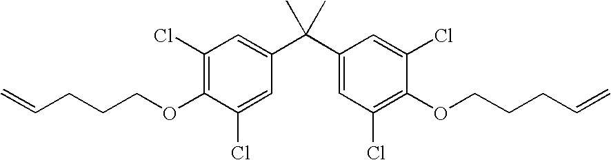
C1(Cl)=C(OCCCC=C)C(Cl)=CC(C(C2=CC(Cl)=C(OCCCC=C)C(Cl)=C2)(C)C)=C1
